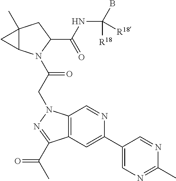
C12(C)C(N(C(CN3C4=C(C=C(C5=CN=C(C)N=C5)N=C4)C(C(C)=O)=N3)=O)C(C(NC(B)([R18])[R18])=O)C1)C2
